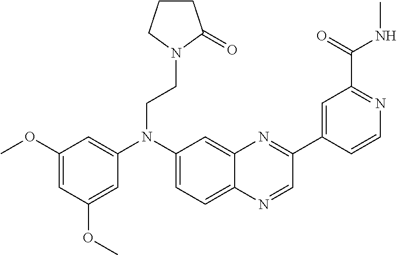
C1(OC)=CC(OC)=CC(N(C2=CC=C3C(=C2)N=C(C2=CC(C(NC)=O)=NC=C2)C=N3)CCN2CCCC2=O)=C1
